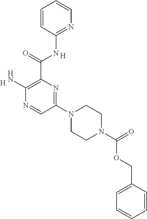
[H].C(C1=C(N)N=CC(N2CCN(C(OCC3=CC=CC=C3)=O)CC2)=N1)(=O)NC1=NC=CC=C1.[H]
